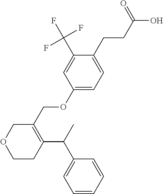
C1=C(C(F)(F)F)C(CCC(=O)O)=CC=C1OCC1=C(C(C2=CC=CC=C2)C)CCOC1
